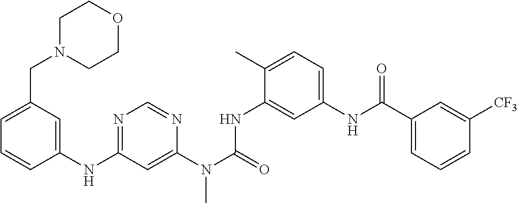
C1(NC2=NC=NC(N(C(=O)NC3=CC(NC(C4=CC=CC([CF3])=C4)=O)=CC=C3C)C)=C2)=CC(CN2CCOCC2)=CC=C1
